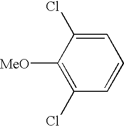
C1=CC=C(Cl)C([MeO])=C1Cl
